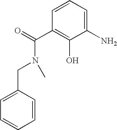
C1=CC=CC(CN(C)C(=O)C2=C(O)C(N)=CC=C2)=C1
